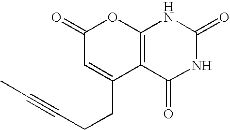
C1(=O)C=C(CCC#CC)C2=C(O1)NC(=O)NC2=O
